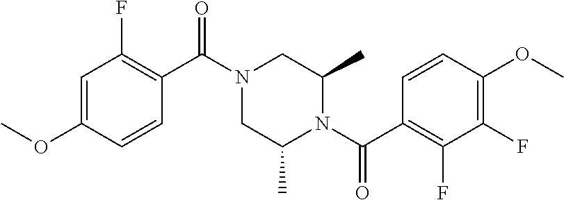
C1=C(OC)C=CC(C(N2CC(C)N(C(C3=C(F)C(F)=C(OC)C=C3)=O)C(C)C2)=O)=C1F
